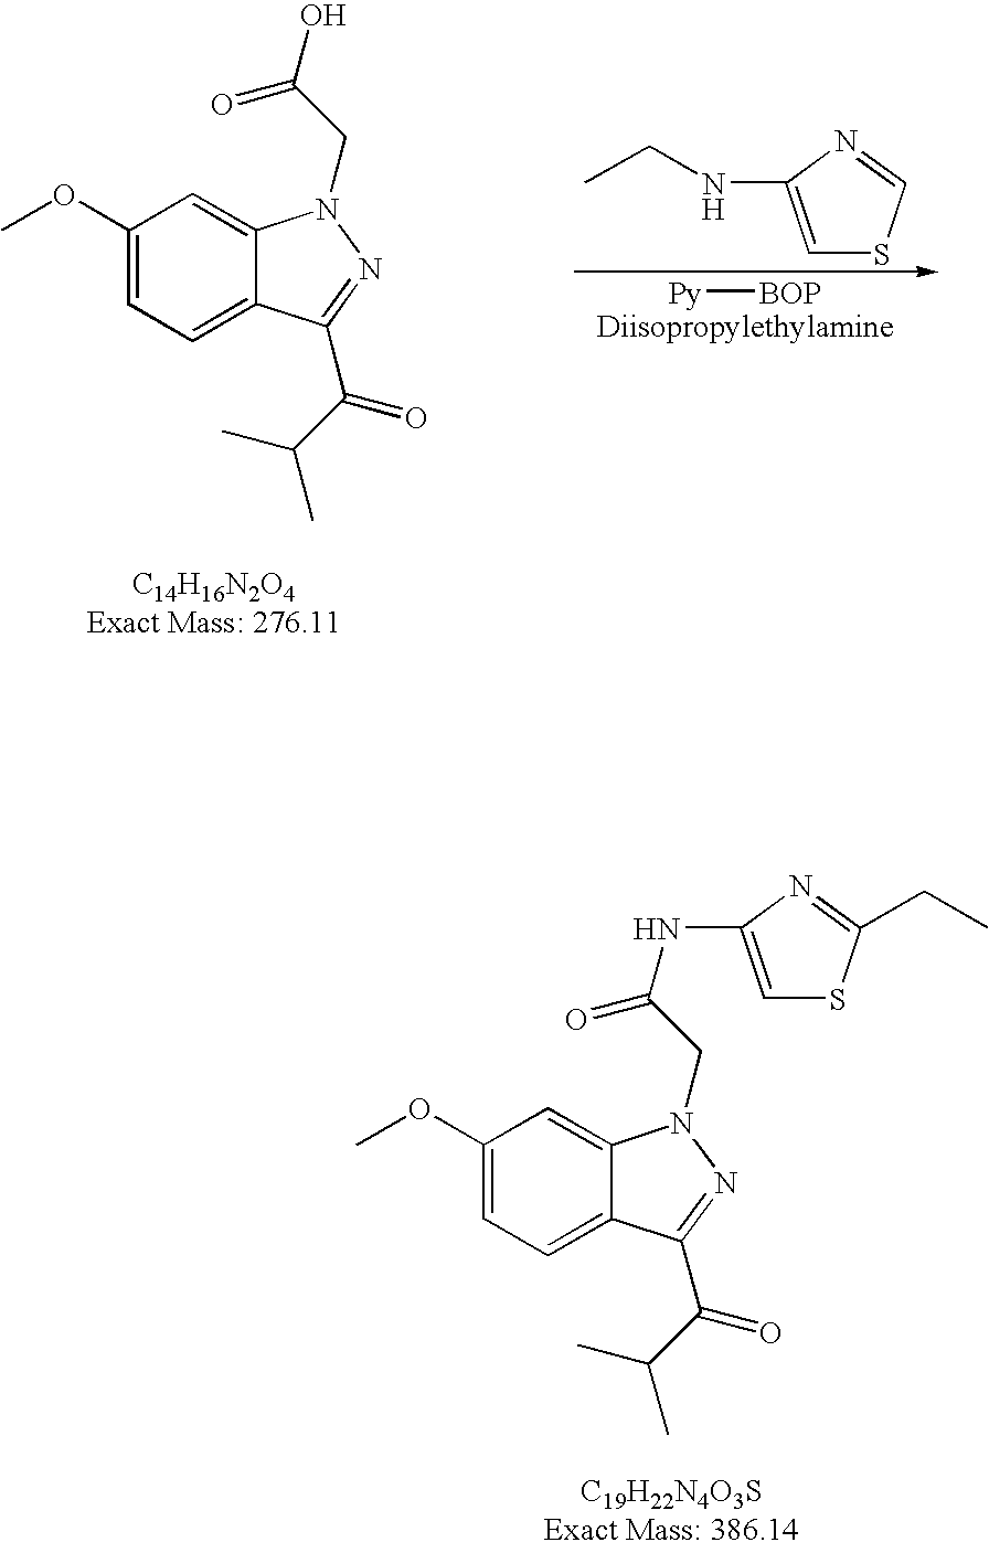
[Py][BOP].C1(OC)=CC=C2C(=C1)N(CC(O)=O)N=C2C(C(C)C)=O.C1=C(NCC)N=CS1.C1(OC)=CC=C2C(=C1)N(CC(=O)NC1=CSC(CC)=N1)N=C2C(C(C)C)=O
